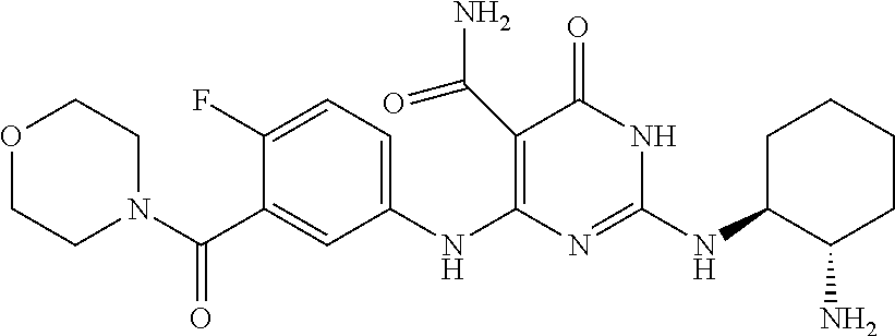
O1CCN(C(C2=CC(NC3=C(C(N)=O)C(=O)NC(NC4C(N)CCCC4)=N3)=CC=C2F)=O)CC1
